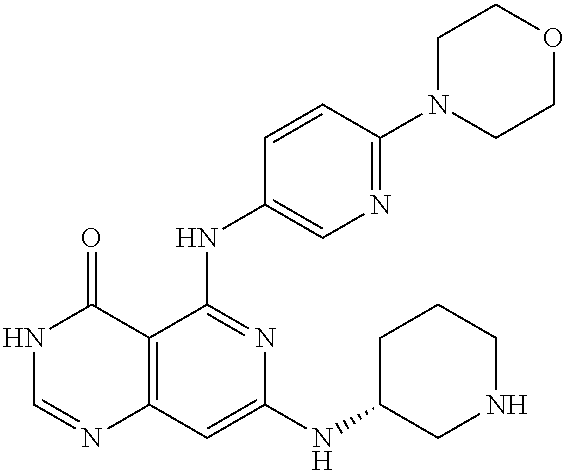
C12=C(C=C(NC3CNCCC3)N=C1NC1=CN=C(N3CCOCC3)C=C1)N=CNC2=O
